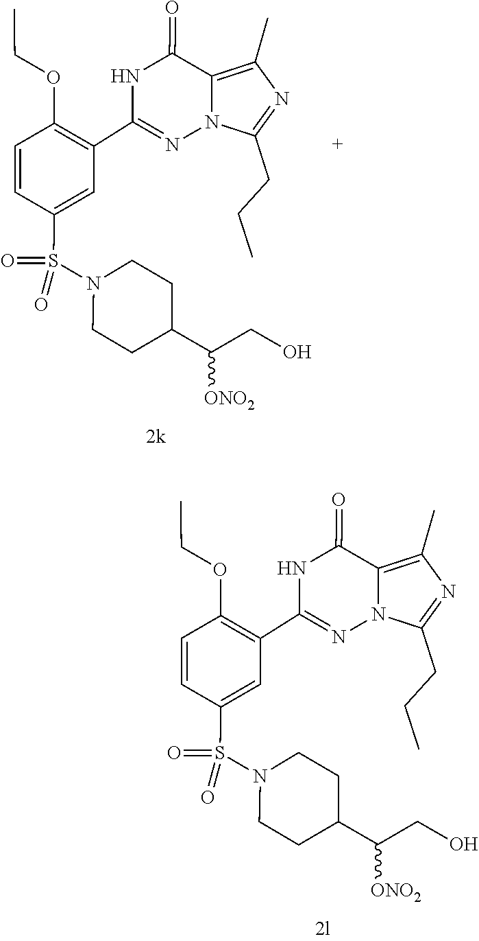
N1(S(=O)(=O)C2=CC(C3=NN4C(=C(C)N=C4CCC)C(=O)N3)=C(OCC)C=C2)CCC(C([ONO2])CO)CC1.N1(S(=O)(=O)C2=CC(C3=NN4C(=C(C)N=C4CCC)C(=O)N3)=C(OCC)C=C2)CCC(C([ONO2])CO)CC1
